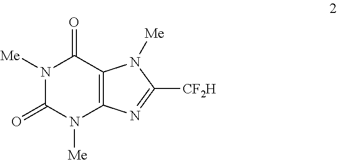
[Me]N1C(=O)N([Me])C2=C(C1=O)N([Me])C([CF2H])=N2
